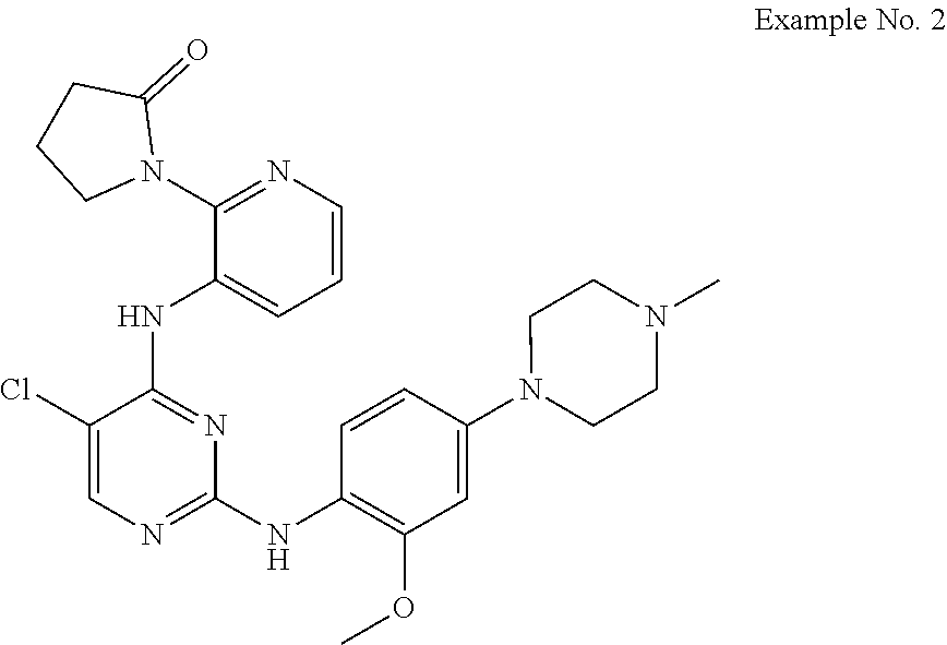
C1=CN=C(N2C(=O)CCC2)C(NC2=NC(NC3=C(OC)C=C(N4CCN(C)CC4)C=C3)=NC=C2Cl)=C1
